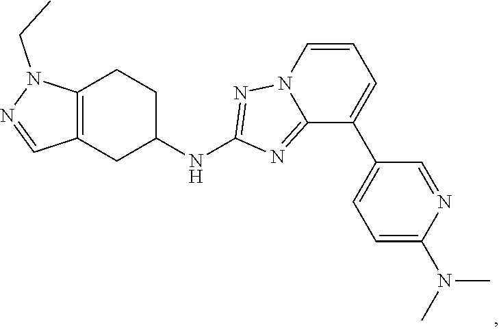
C12=C(CC(NC3=NN4C(=N3)C(C3=CC=C(N(C)C)N=C3)=CC=C4)CC1)C=NN2CC
